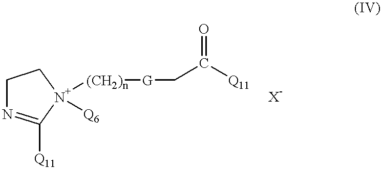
C1N=C([Q11])[N+]([(CH2)n][G]CC([Q11])=O)([Q6])C1
